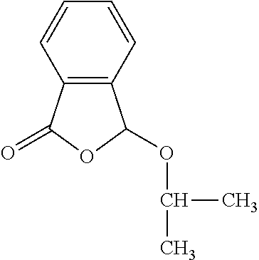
C12=C(C=CC=C1)C(OC(C)C)OC2=O
